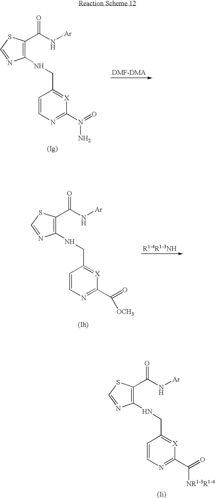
C1(NCC2=[X]C(N(=O)N)=NC=C2)=C(C(N[Ar])=O)SC=N1.C1(NCC2=[X]C(C(=O)[OCH3])=NC=C2)=C(C(N[Ar])=O)SC=N1.C1(NCC2=[X]C(C(=O)[NR1-3R1-4])=NC=C2)=C(C(N[Ar])=O)SC=N1
